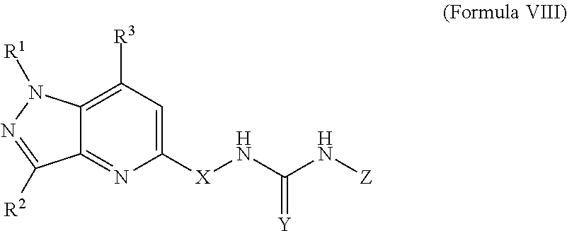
C12=C([R3])C=C([X]NC(N[Z])=[Y])N=C1C([R2])=NN2[R1]
